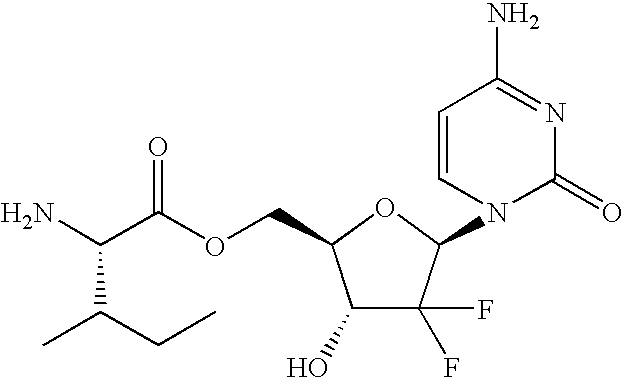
C1(O)C(F)(F)C(N2C(=O)N=C(N)C=C2)OC1COC(C(N)C(C)CC)=O
